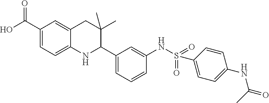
C1(C(O)=O)=CC=C2C(=C1)CC(C)(C)C(C1=CC=CC(NS(C3=CC=C(NC(C)=O)C=C3)(=O)=O)=C1)N2
